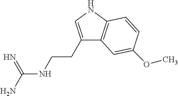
C(NCCC1=CNC2=C1C=C(OC)C=C2)(N)=N
